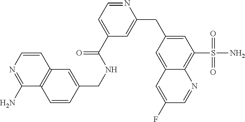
C1=CC2=C(C(N)=N1)C=CC(CNC(C1=CC=NC(CC3=CC(S(N)(=O)=O)=C4C(=C3)C=C(F)C=N4)=C1)=O)=C2
